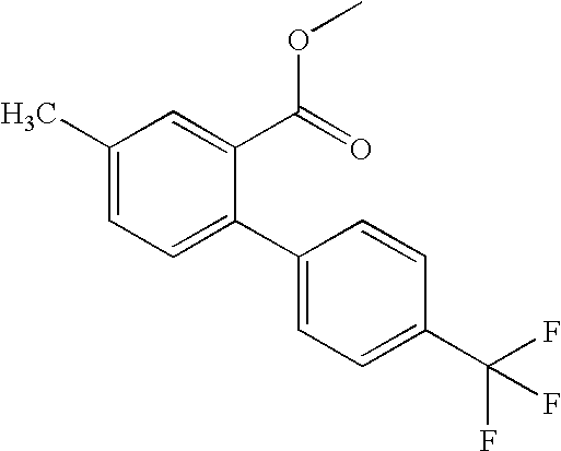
C1(C)=CC=C(C2=CC=C(C(F)(F)F)C=C2)C(C(=O)OC)=C1
